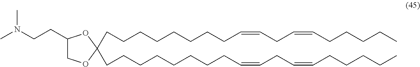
C1(CCN(C)C)COC(CCCCCCCCC=CCC=CCCCCC)(CCCCCCCCC=CCC=CCCCCC)O1
